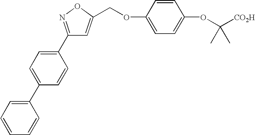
C1=C(C2=CC=CC=C2)C=CC(C2=NOC(COC3=CC=C(OC([CO2H])(C)C)C=C3)=C2)=C1
